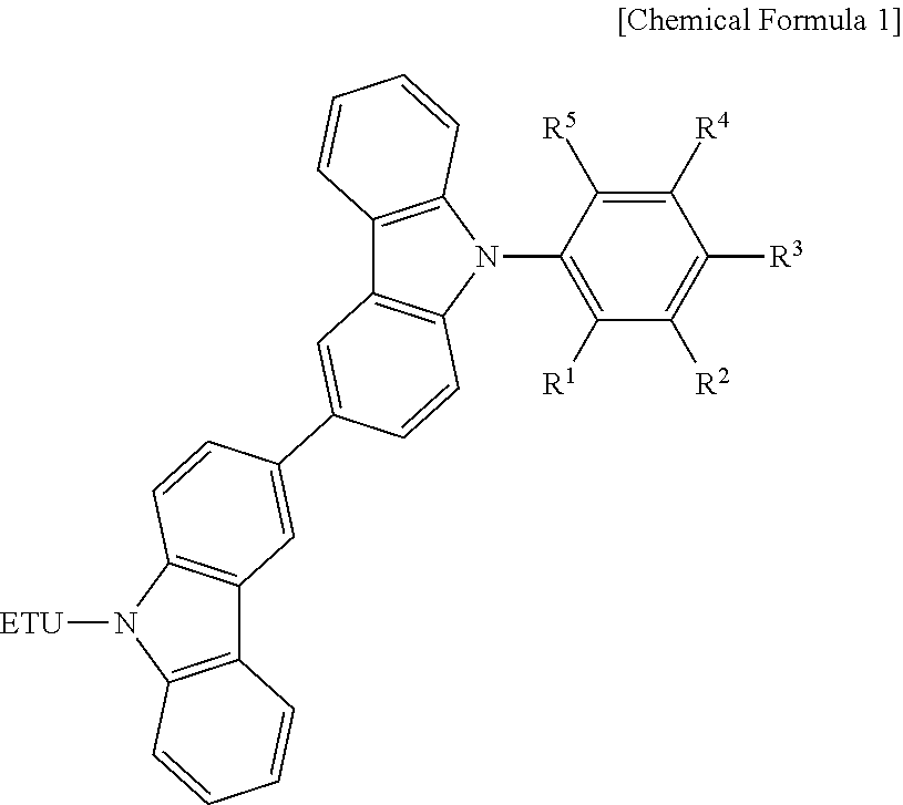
C1([R4])=C([R5])C(N2C3=C(C4=C2C=CC(C2=CC5=C(N([ETU])C6=C5C=CC=C6)C=C2)=C4)C=CC=C3)=C([R1])C([R2])=C1[R3]
